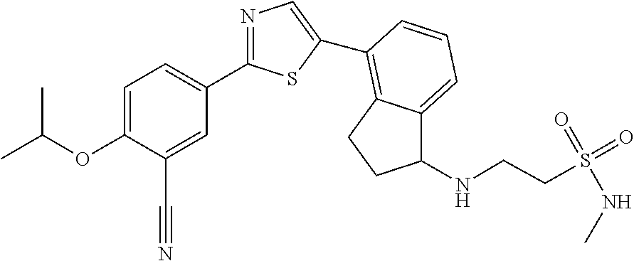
C1=C(OC(C)C)C(C#N)=CC(C2=NC=C(C3=C4C(=CC=C3)C(NCCS(=O)(=O)NC)CC4)S2)=C1
